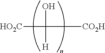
[HO2C]C(O)([H])[CO2H]
